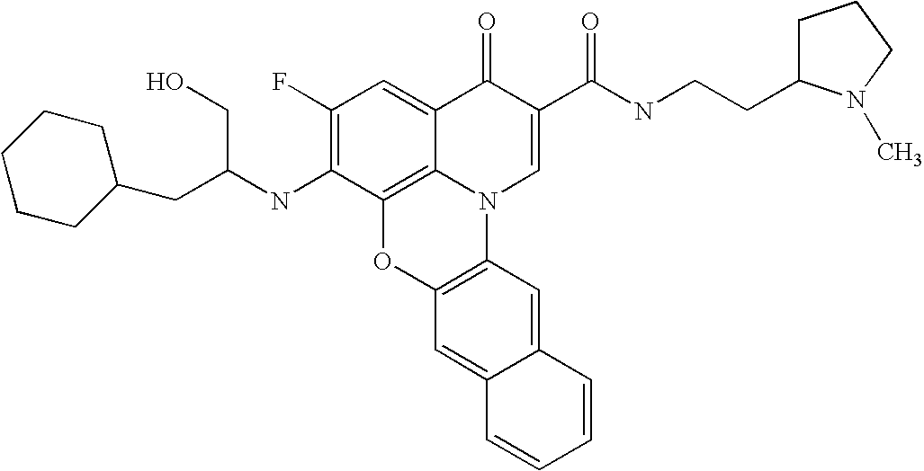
C1(F)=C(NC(CC2CCCCC2)CO)C2=C3C(=C1)C(=O)C(C(NCCC1CCCN1C)=O)=CN3C1=C(O2)C=C2C(=C1)C=CC=C2
